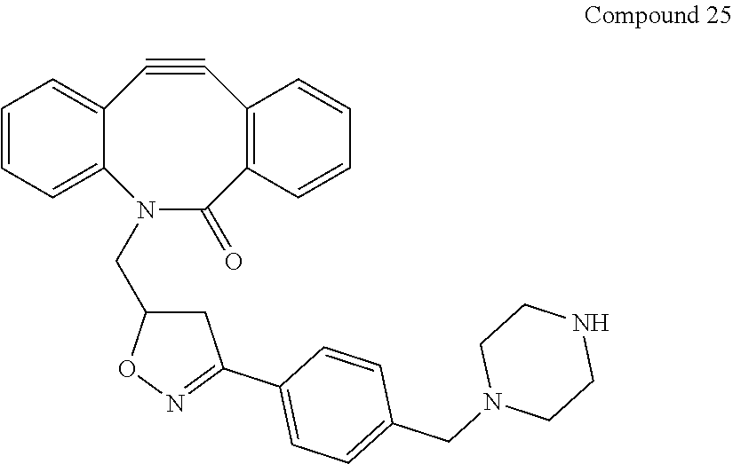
C12=CC=CC=C1N(CC1CC(C3=CC=C(CN4CCNCC4)C=C3)=NO1)C(=O)C1=C(C#C2)C=CC=C1
